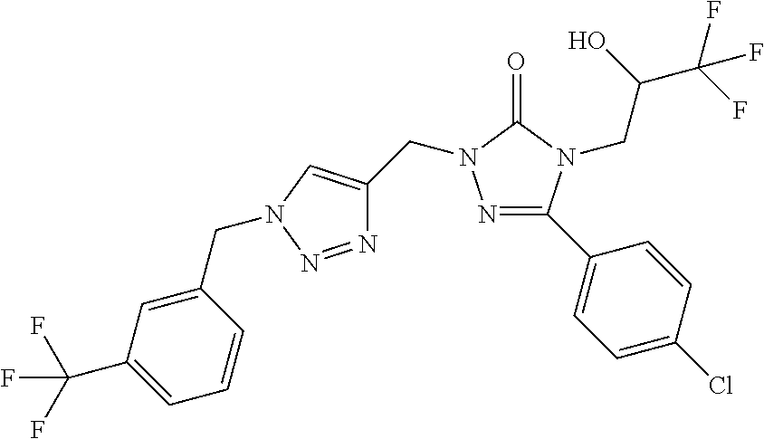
N1=C(C2=CC=C(Cl)C=C2)N(CC(C(F)(F)F)O)C(=O)N1CC1=CN(CC2=CC(C(F)(F)F)=CC=C2)N=N1
